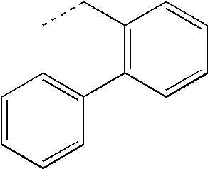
CCC1=C(C2=CC=CC=C2)C=CC=C1
